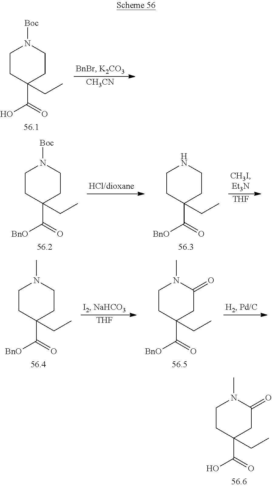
C1CC(C(=O)O)(CC)CC(=O)N1C.C1CC(C(=O)O)(CC)CCN1[Boc].[CH3CN].C1CC(C(=O)[BnO])(CC)CCN1[Boc].C1CC(C(=O)[BnO])(CC)CCN1.[THF].C1CC(C(=O)[BnO])(CC)CCN1C.[THF].C1CC(C(=O)[BnO])(CC)CC(=O)N1C
